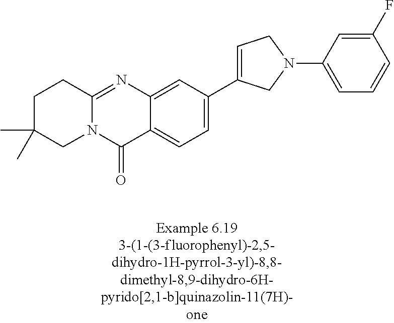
N12C(=NC3=CC(C4=CCN(C5=CC=CC(F)=C5)C4)=CC=C3C1=O)CCC(C)(C)C2
